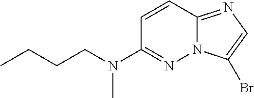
C1=CC2=NC=C(Br)N2N=C1N(CCCC)C
